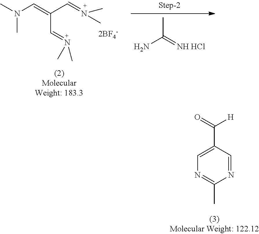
CN(C=C(C=N(C)C)C=N(C)C)C.[2BF4-].CC(=[NH HCl])N.C1=NC(C)=NC=C1C([H])=O
